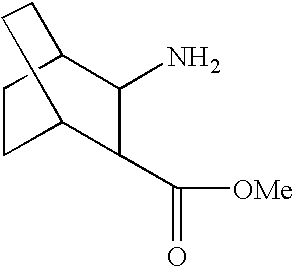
C1CC2C(C([OMe])=O)C(N)C1CC2
